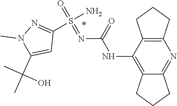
C12=C(C(NC(N=S(=O)(N)C3=NN(C)C(C(C)(C)O)=C3)=O)=C3C(=N1)CCC3)CCC2
